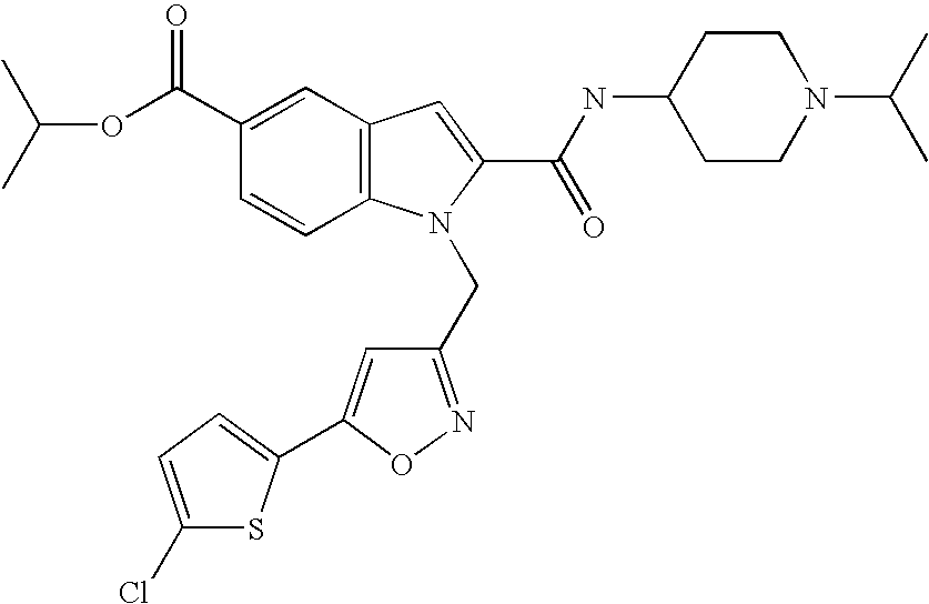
C1(C(OC(C)C)=O)=CC2=C(C=C1)N(CC1=NOC(C3=CC=C(Cl)S3)=C1)C(C(NC1CCN(C(C)C)CC1)=O)=C2
